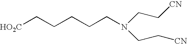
[HO2C]CCCCCN(CC[CN])CC[CN]
